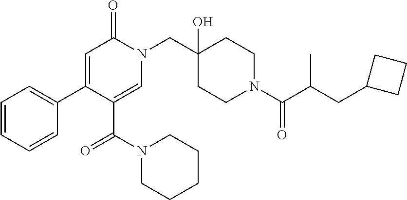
C1=CC=CC(C2=CC(=O)N(CC3(O)CCN(C(=O)C(C)CC4CCC4)CC3)C=C2C(N2CCCCC2)=O)=C1
